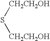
[CH2CH2OH]S[CH2CH2OH]
